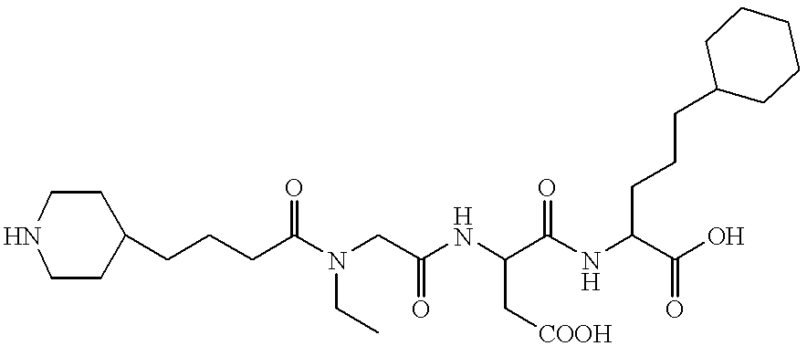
C1(CCCC(N(CC(NC(C(NC(CCCC2CCCCC2)C(O)=O)=O)C[COOH])=O)CC)=O)CCNCC1
